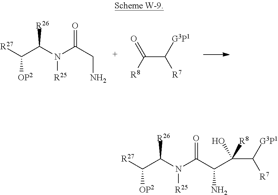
[R27]C(C(N(C(CN)=O)[R25])[R26])[OP2].C([R8])(C([G3P1])[R7])=O.[R27]C(C(N(C(=O)C(N)C(C([G3P1])[R7])(O)[R8])[R25])[R26])[OP2]
